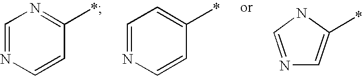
C1=NC=CC(*)=N1.C1=NC=CC(*)=C1.N1=CNC(*)=C1
